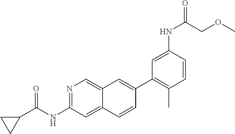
N1=C(NC(C2CC2)=O)C=C2C(=C1)C=C(C1=C(C)C=CC(NC(COC)=O)=C1)C=C2
